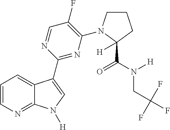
C1=CN=C2C(=C1)C(C1=NC(N3CCCC3(C(N([H])CC(F)(F)F)=O)[H])=C(F)C=N1)=CN2[H]
